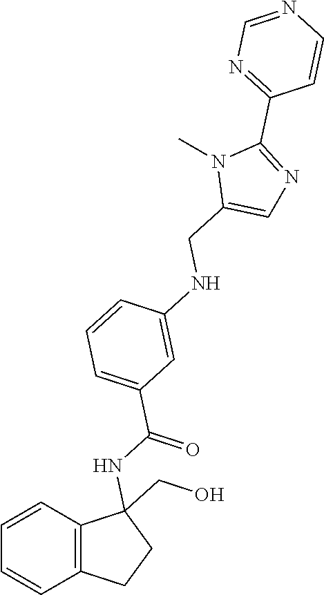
C1(C(NC2(CO)C3=C(C=CC=C3)CC2)=O)=CC=CC(NCC2=CN=C(C3=NC=NC=C3)N2C)=C1
